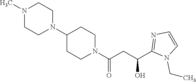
C1(N2CCN(C)CC2)CCN(C(CC(C2=NC=CN2CC)O)=O)CC1
